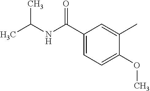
C1(C(=O)NC(C)C)=CC=C(OC)C(C)=C1
